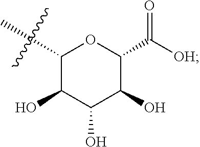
C1(C)C(O)C(O)C(O)C(C([OH])=O)O1
